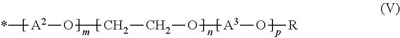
*[A2]OCCO[A3]O[R]
